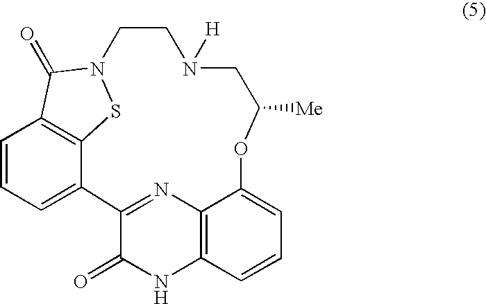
C12=NC3=C(NC1=O)C=CC=C3OC([Me])CN([H])CCN1SC3=C(C=CC=C23)C1=O
